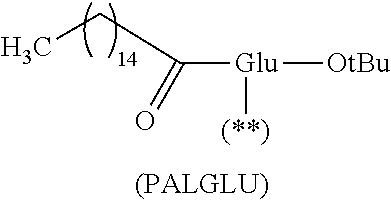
CCC([Glu]([OtBu])[(**)])=O
